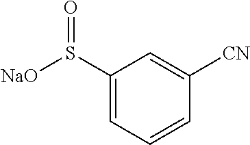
C1(S([NaO])=O)=CC=CC([CN])=C1
